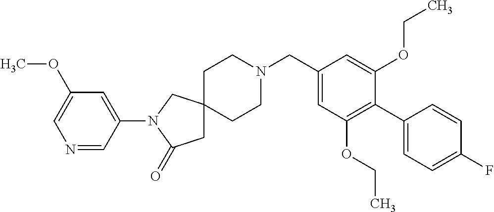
C1(CN2CCC3(CC2)CC(=O)N(C2=CC(OC)=CN=C2)C3)=CC(OCC)=C(C2=CC=C(F)C=C2)C(OCC)=C1
